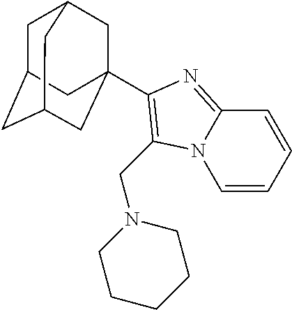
C1C2CC3CC(C4=C(CN5CCCCC5)N5C=CC=CC5=N4)(CC1C3)C2
